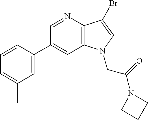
C1(C2=CC(C)=CC=C2)=CC2=C(C(Br)=CN2CC(=O)N2CCC2)N=C1
